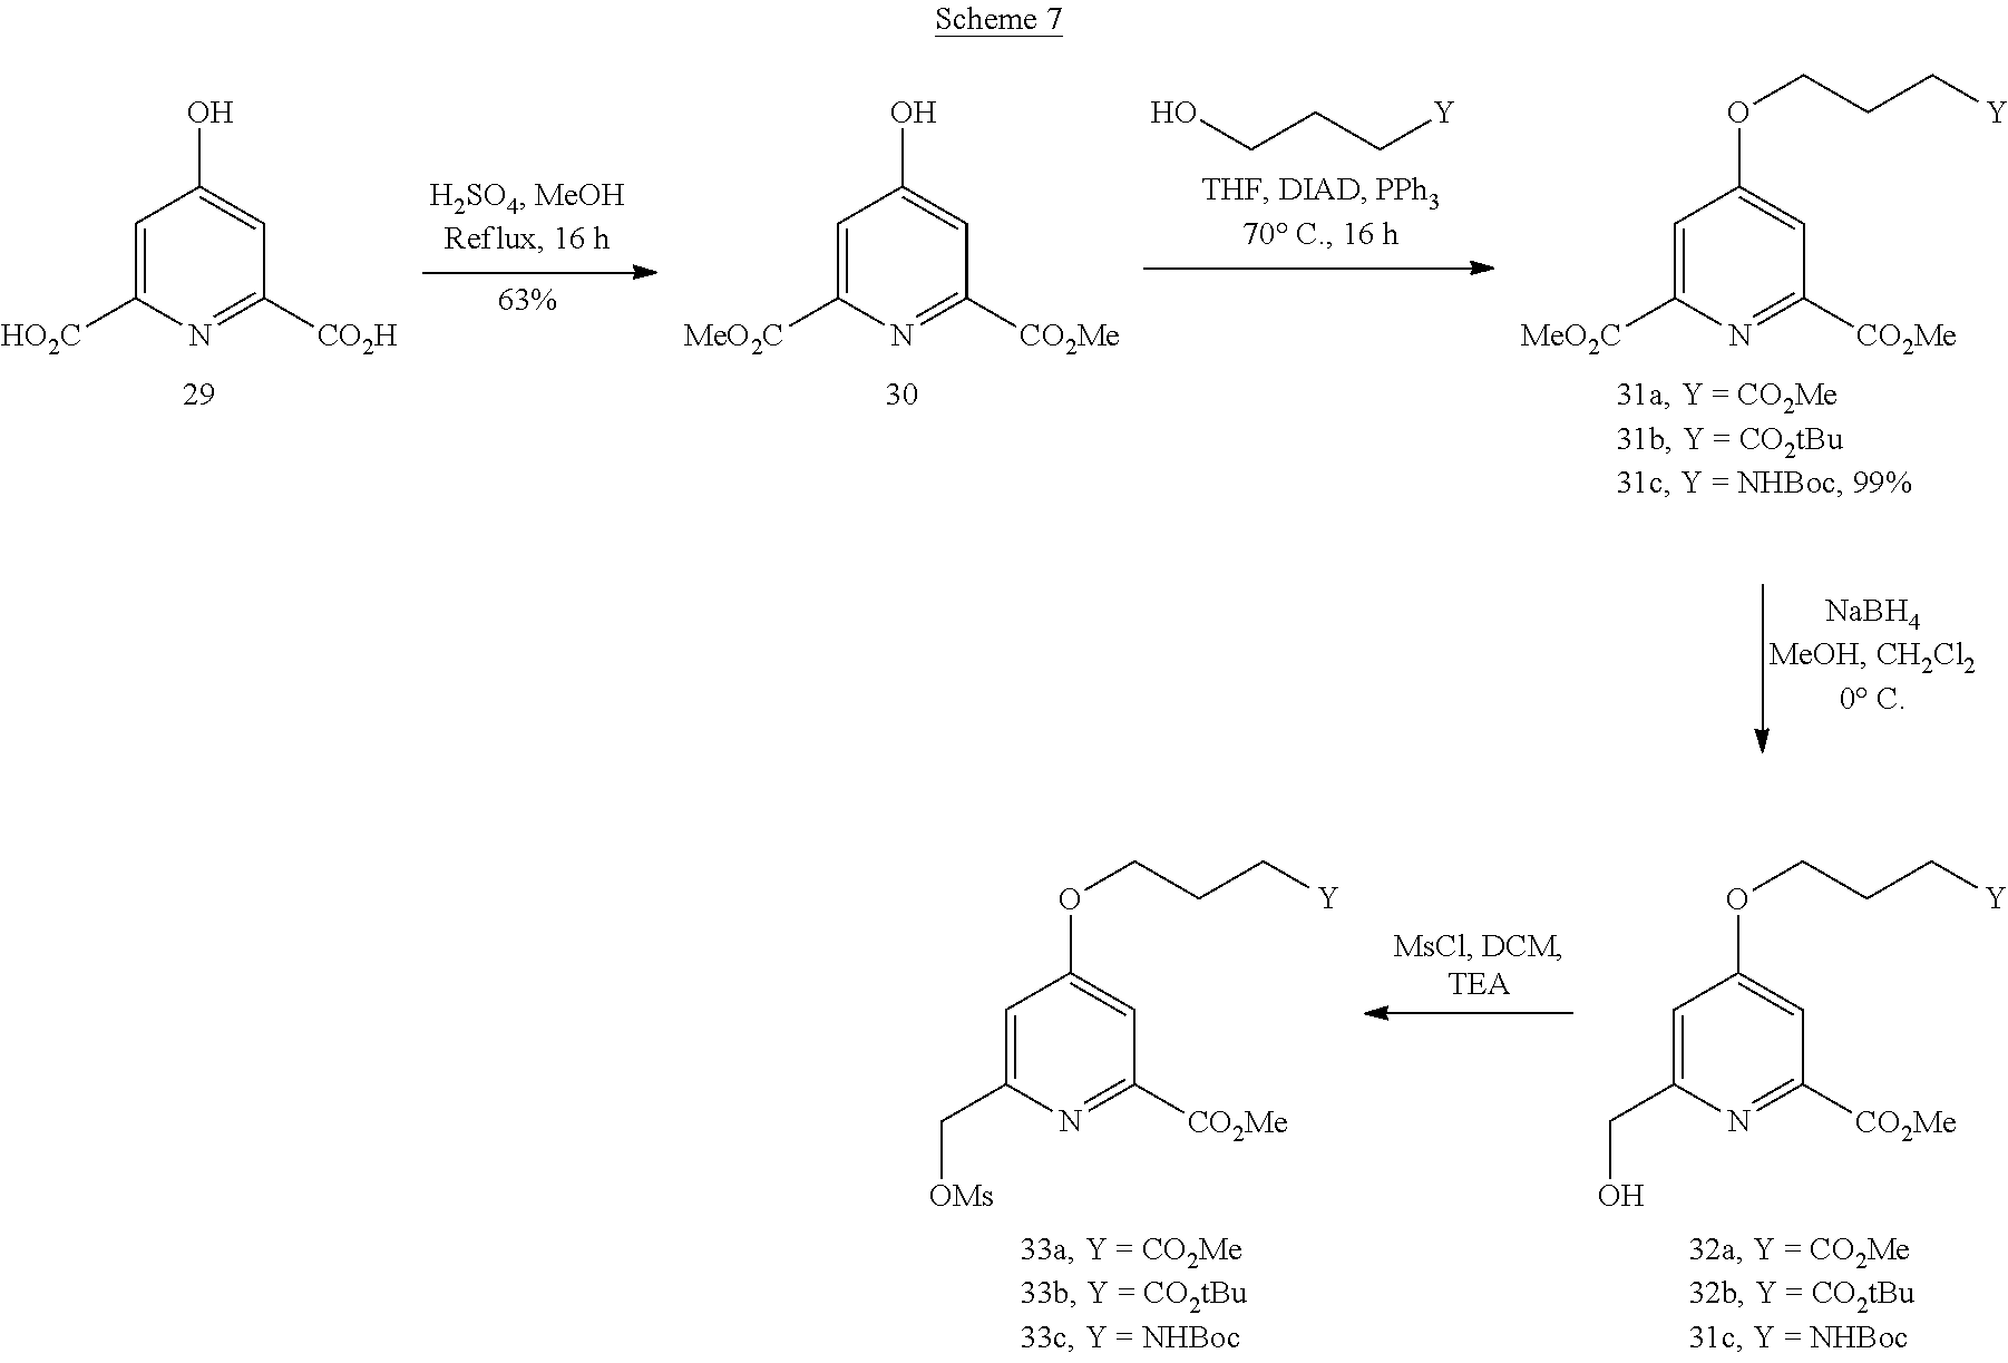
C1=C(CO)N=C([CO2Me])C=C1OCCC[Y].C1=C(C[OMs])N=C([CO2Me])C=C1OCCC[Y].C1=C([HO2C])N=C([CO2H])C=C1O.C1=C([MeO2C])N=C([CO2Me])C=C1O.OCCC[Y].C1=C([MeO2C])N=C([CO2Me])C=C1OCCC[Y]
